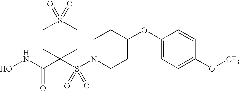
C(=O)(C1(S(N2CCC(OC3=CC=C(O[CF3])C=C3)CC2)(=O)=O)CCS(=O)(=O)CC1)NO
